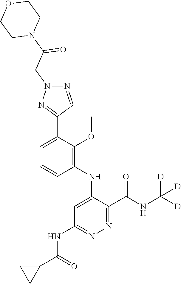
C1=CC=C(C2=NN(CC(N3CCOCC3)=O)N=C2)C(OC)=C1NC1=CC(NC(C2CC2)=O)=NN=C1C(NC([D])([D])[D])=O
